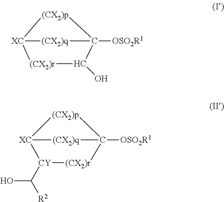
[XC]12[(CX2)q]C([OSO2R1])([(CX2)p]1)C(O)[(CX2)r]2.[XC]12[(CX2)q]C([OSO2R1])([(CX2)p]1)[(CX2)r][CY]2C([R2])O
